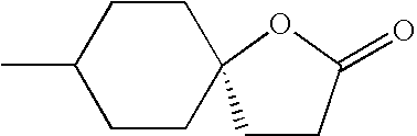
C1CC2(CCC1C)CCC(=O)O2
